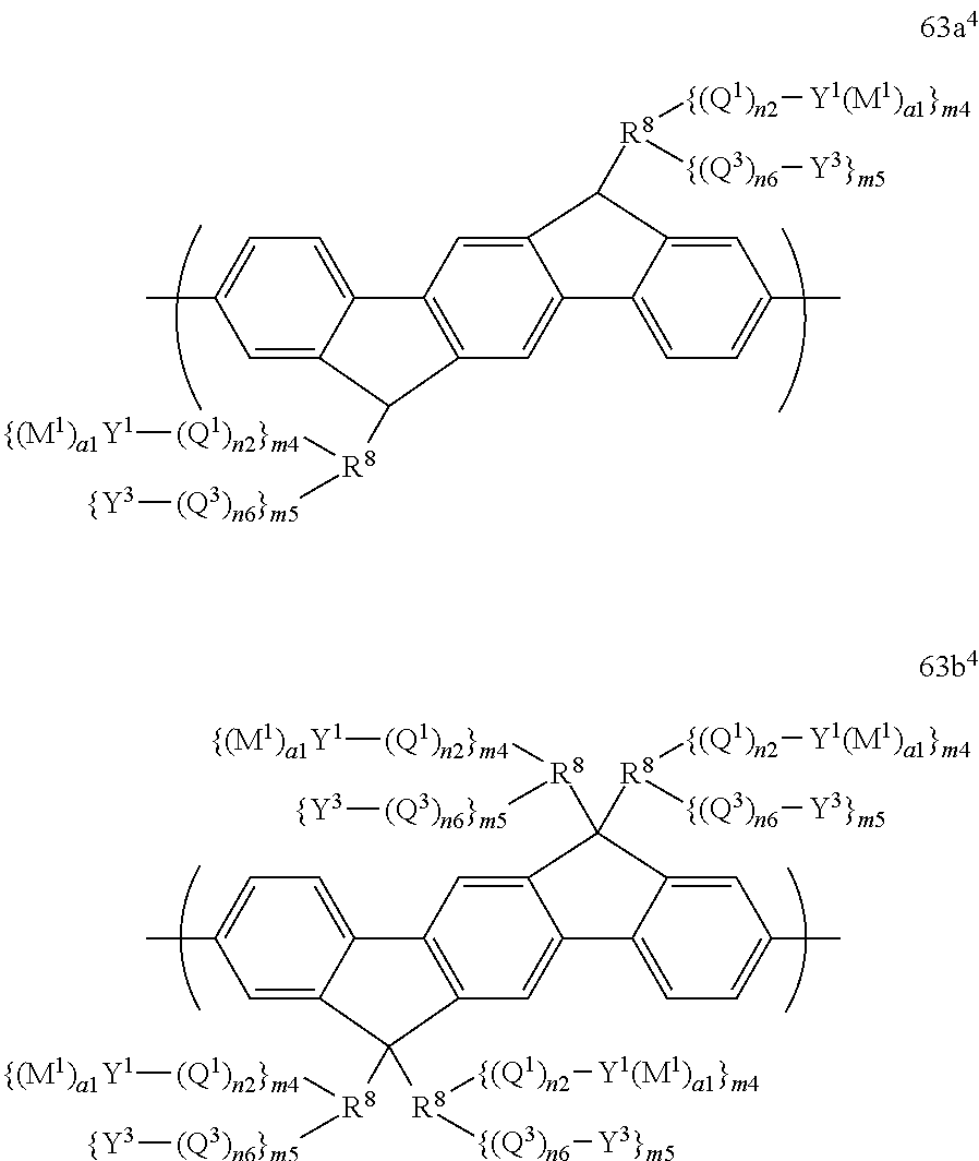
C1=C2C(=CC=C1C)C1=C(C=C3C(=C1)C([R8]([{(Q1)n2][Y1(M1)a1}m4])[{(Q3)n6][Y3}m5])C1=CC(C)=CC=C31)C2[R8]([(Q1)n2}m4][{(M1)a1Y1])[(Q3)n6}m5][{Y3].C1=C2C(=CC=C1C)C1=C(C=C3C(=C1)C([R8]([{(Q1)n2][Y1(M1)a1}m4])[{(Q3)n6][Y3}m5])([R8]([(Q1)n2}m4][{(M1)a1Y1])[(Q3)n6}m5][{Y3])C1=CC(C)=CC=C31)C2([R8]([(Q1)n2}m4][{(M1)a1Y1])[(Q3)n6}m5][{Y3])[R8]([{(Q1)n2][Y1(M1)a1}m4])[{(Q3)n6][Y3}m5]
